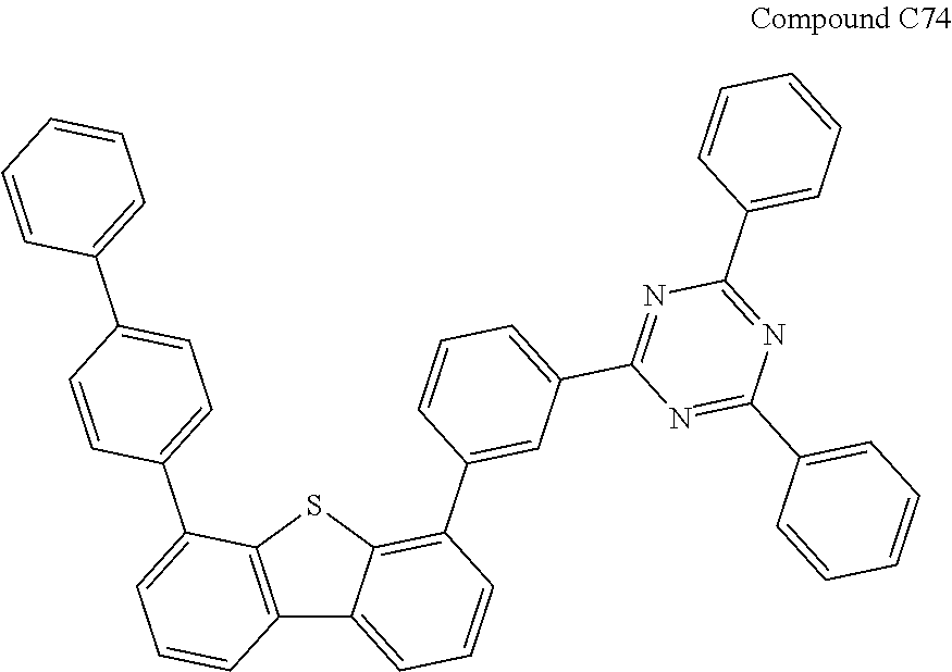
C12=C(SC3=C(C4=CC(C5=NC(C6=CC=CC=C6)=NC(C6=CC=CC=C6)=N5)=CC=C4)C=CC=C13)C(C1=CC=C(C3=CC=CC=C3)C=C1)=CC=C2
